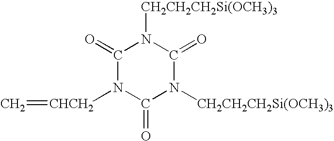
C1(=O)N([CHCH2]=C)C(=O)N([CH2CH2CH2Si(OCH3)3])C(=O)N1[CH2CH2CH2Si(OCH3)3]
